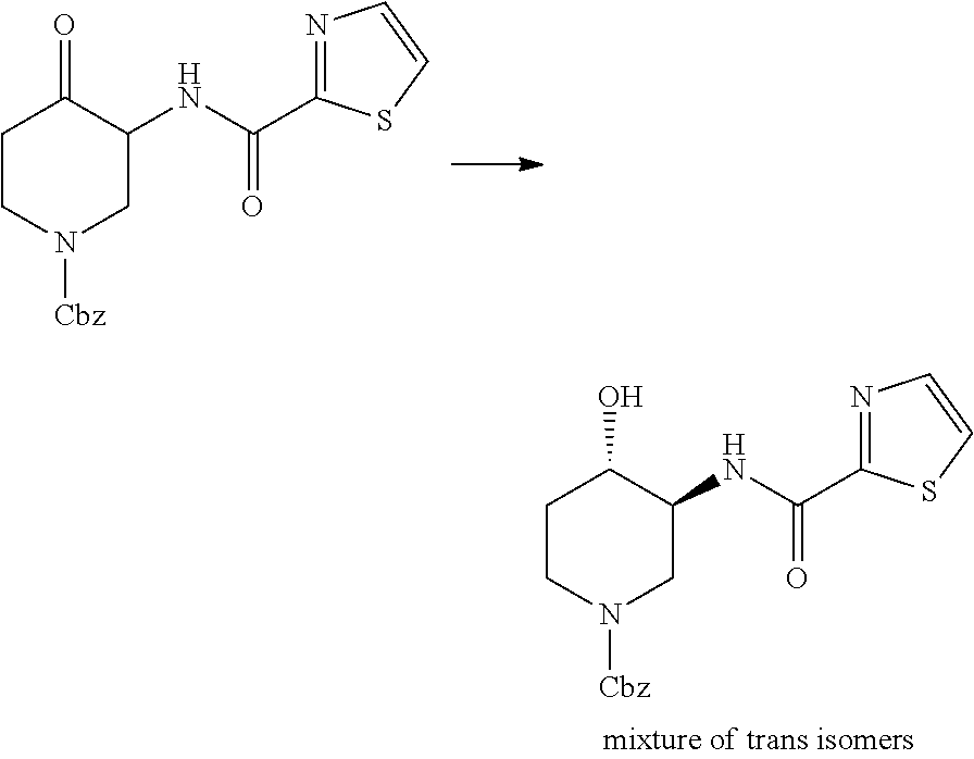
C1CN([Cbz])CC(NC(C2=NC=CS2)=O)C1=O.C1CN([Cbz])CC(NC(C2=NC=CS2)=O)C1O
